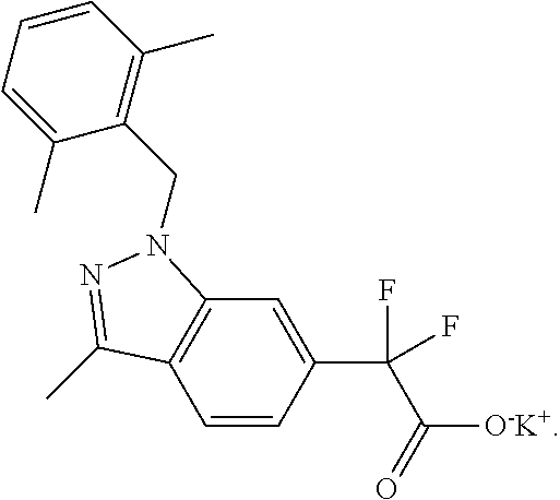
C1=CC(C(C([O-K+])=O)(F)F)=CC2=C1C(C)=NN2CC1=C(C)C=CC=C1C
